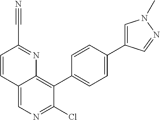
C1=C(C2=CC=C(C3=C4C(=CN=C3Cl)C=CC(C#N)=N4)C=C2)C=NN1C
